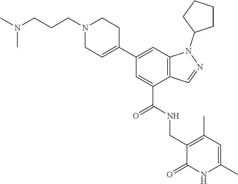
C12=C(C=C(C3=CCN(CCCN(C)C)CC3)C=C1C(NCC1=C(C)C=C(C)NC1=O)=O)N(C1CCCC1)N=C2
